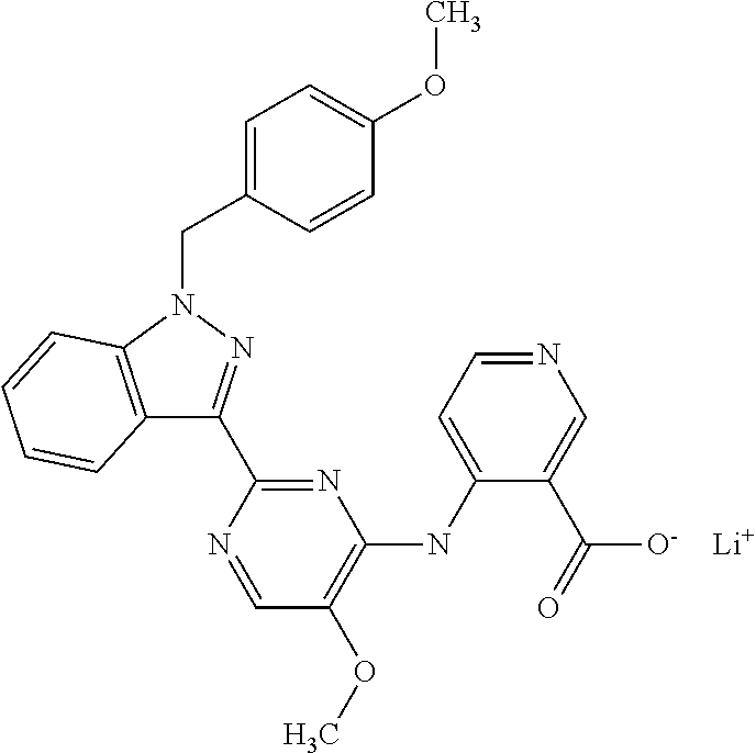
C12=C(N(CC3=CC=C(OC)C=C3)N=C1C1=NC(NC3=CC=NC=C3C([O-])=O)=C(OC)C=N1)C=CC=C2.[Li]
